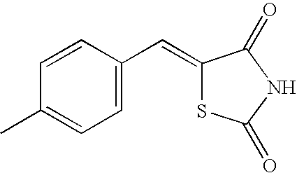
C1=C(C=C2SC(=O)NC2=O)C=CC(C)=C1
